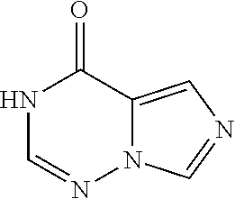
C1=NN2C(=CN=C2)C(=O)N1
